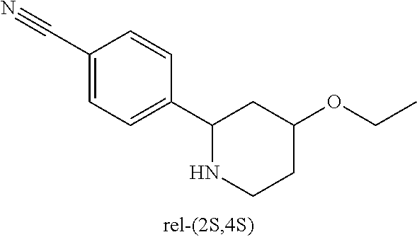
C1(C#N)=CC=C(C2NCCC(OCC)C2)C=C1
